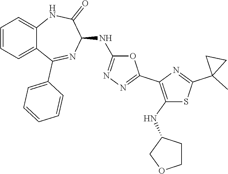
C1=CC=C2C(=C1)NC(=O)C(NC1=NN=C(C3=C(NC4CCOC4)SC(C4(C)CC4)=N3)O1)N=C2C1=CC=CC=C1
